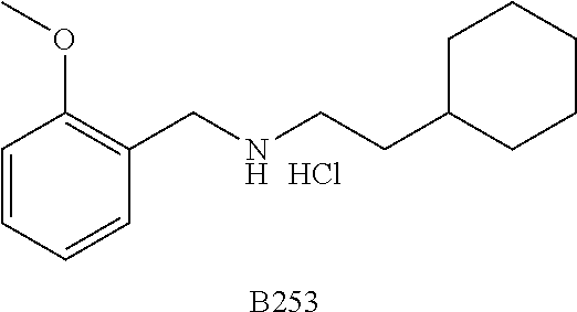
[B253].C1=CC=CC(CNCCC2CCCCC2)=C1OC.Cl
